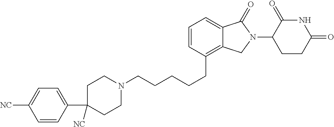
C(CCCC1=C2C(=CC=C1)C(=O)N(C1C(=O)NC(=O)CC1)C2)CN1CCC(C2=CC=C([NC])C=C2)([NC])CC1
